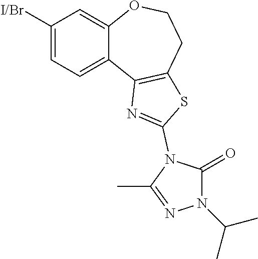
C1([I/Br])=CC=C2C(=C1)OCCC1=C2N=C(N2C(=O)N(C(C)C)N=C2C)S1
